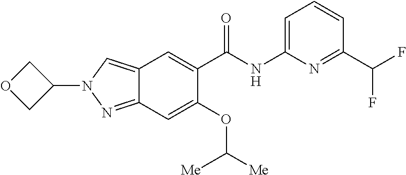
C(C1=NC(NC(C2=CC3=CN(C4COC4)N=C3C=C2OC([Me])[Me])=O)=CC=C1)(F)F
